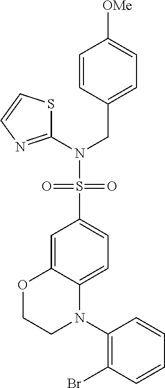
C1(N2C3=CC=C(S(N(C4=NC=CS4)CC4=CC=C([OMe])C=C4)(=O)=O)C=C3OCC2)=C(Br)C=CC=C1
